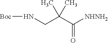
N(CC(C([NHNH2])=O)(C)C)[Boc]
